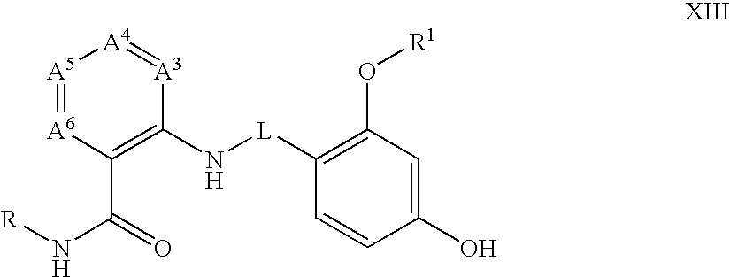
[A5]1=[A6]C(C(=O)N[R])=C(N[L]C2=C(O[R1])C=C(O)C=C2)[A3]=[A4]1
